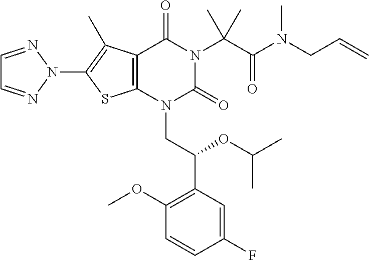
C12=C(N(CC(C3=C(OC)C=CC(F)=C3)OC(C)C)C(=O)N(C(C(=O)N(CC=C)C)(C)C)C1=O)SC(N1N=CC=N1)=C2C
